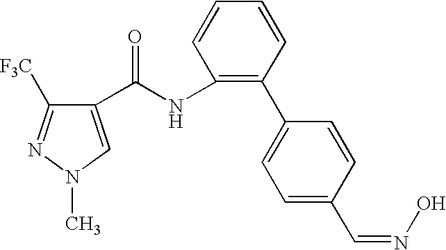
C1(C(NC2=C(C3=CC=C(C=NO)C=C3)C=CC=C2)=O)=CN(C)N=C1[F3C]
